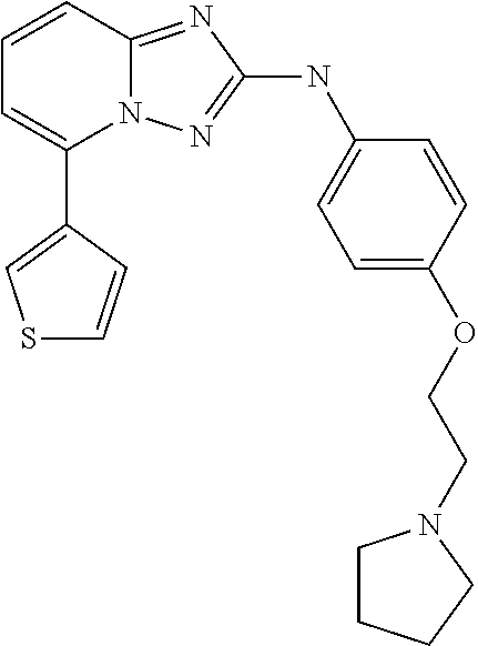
C1=CC2=NC(NC3=CC=C(OCCN4CCCC4)C=C3)=NN2C(C2=CSC=C2)=C1
